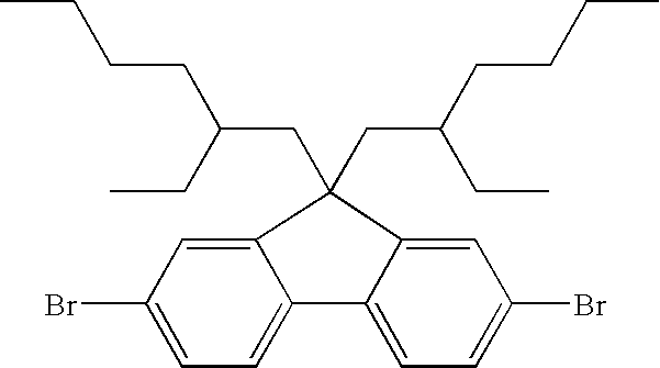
C1(CC(CCCC)CC)(CC(CCCC)CC)C2=CC(Br)=CC=C2C2=CC=C(Br)C=C12
